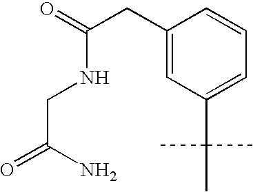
C1(CC(=O)NCC(=O)N)=CC(C(C)(C)C)=CC=C1
